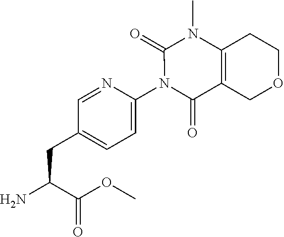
N1(C2=CC=C(CC(C(OC)=O)N)C=N2)C(=O)C2=C(N(C)C1=O)CCOC2
